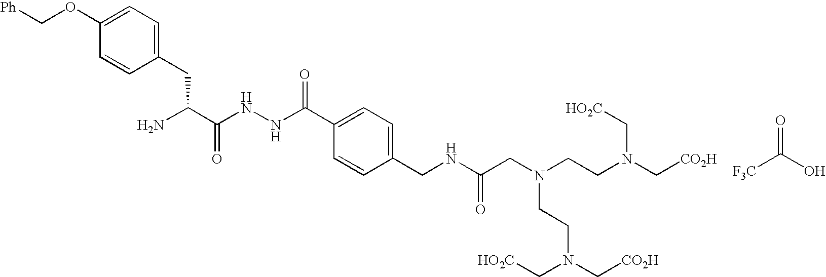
NC(C(NNC(C1=CC=C(CNC(CN(CCN(C[CO2H])C[HO2C])CCN(C[CO2H])C[HO2C])=O)C=C1)=O)=O)CC1=CC=C(OC[Ph])C=C1.C(=O)(O)[F3C]
